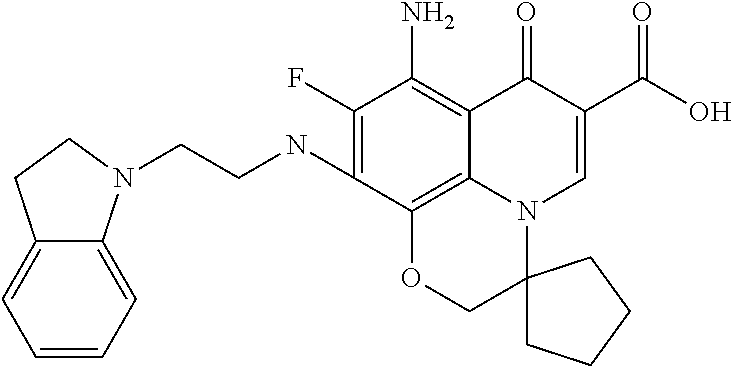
C1(F)=C(NCCN2C3=CC=CC=C3CC2)C2=C3C(=C1N)C(=O)C(C(=O)O)=CN3C1(CO2)CCCC1
